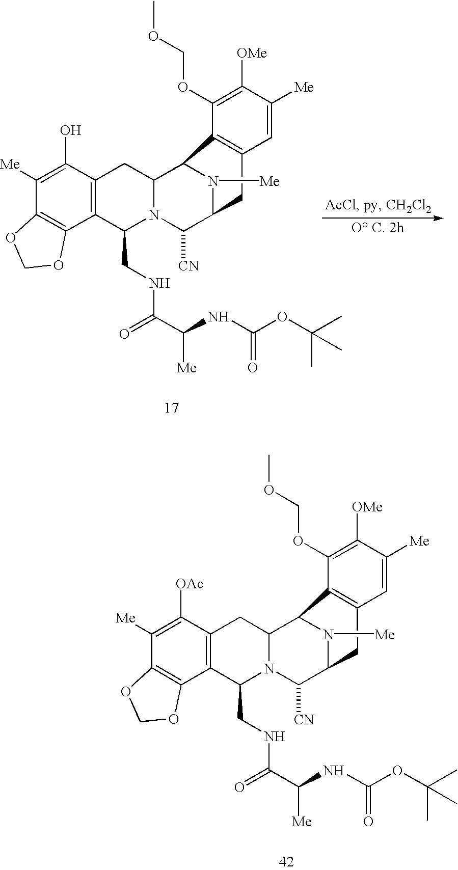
C1([Me])=C(O)C2=C(C3=C1OCO3)C(CNC(=O)C(NC(OC(C)(C)C)=O)[Me])N1C(C3N([Me])C(C1[CN])CC1=C3C(OCOC)=C([OMe])C([Me])=C1)C2.C1([Me])=C([OAc])C2=C(C3=C1OCO3)C(CNC(=O)C(NC(OC(C)(C)C)=O)[Me])N1C(C3N([Me])C(C1[CN])CC1=C3C(OCOC)=C([OMe])C([Me])=C1)C2
